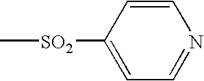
C[SO2]C1=CC=NC=C1
